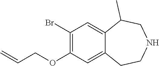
C1(Br)=C(OCC=C)C=C2C(=C1)C(C)CNCC2
